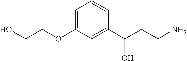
C1=C(OCCO)C=C(C(CCN)O)C=C1
